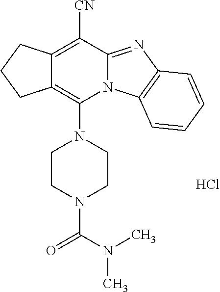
N12C(=NC3=C1C=CC=C3)C([CN])=C1C(=C2N2CCN(C(=O)N(C)C)CC2)CCC1.Cl
